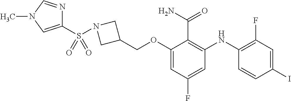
C1(COC2=CC(F)=CC(NC3=C(F)C=C(I)C=C3)=C2C(N)=O)CN(S(C2=CN(C)C=N2)(=O)=O)C1
